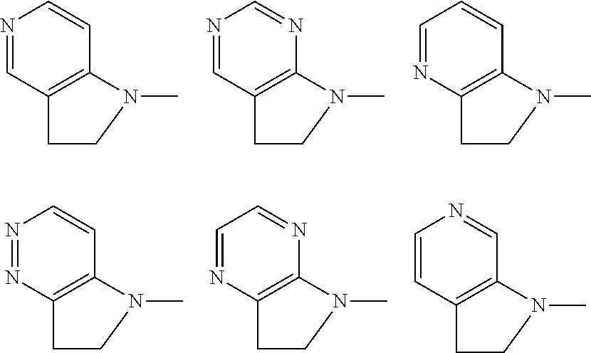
C12=C(CCN1C)C=NC=C2.C12=C(CCN1C)C=NC=N2.C12=C(CCN1C)N=CC=C2.C12=C(CCN1C)N=NC=C2.C12=C(CCN1C)N=CC=N2.C12=C(CCN1C)C=CN=C2
